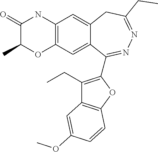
C1(=O)C(C)OC2=C(N1)C=C1C(=C2)C(C2=C(CC)C3=C(O2)C=CC(OC)=C3)=NN=C(CC)C1
